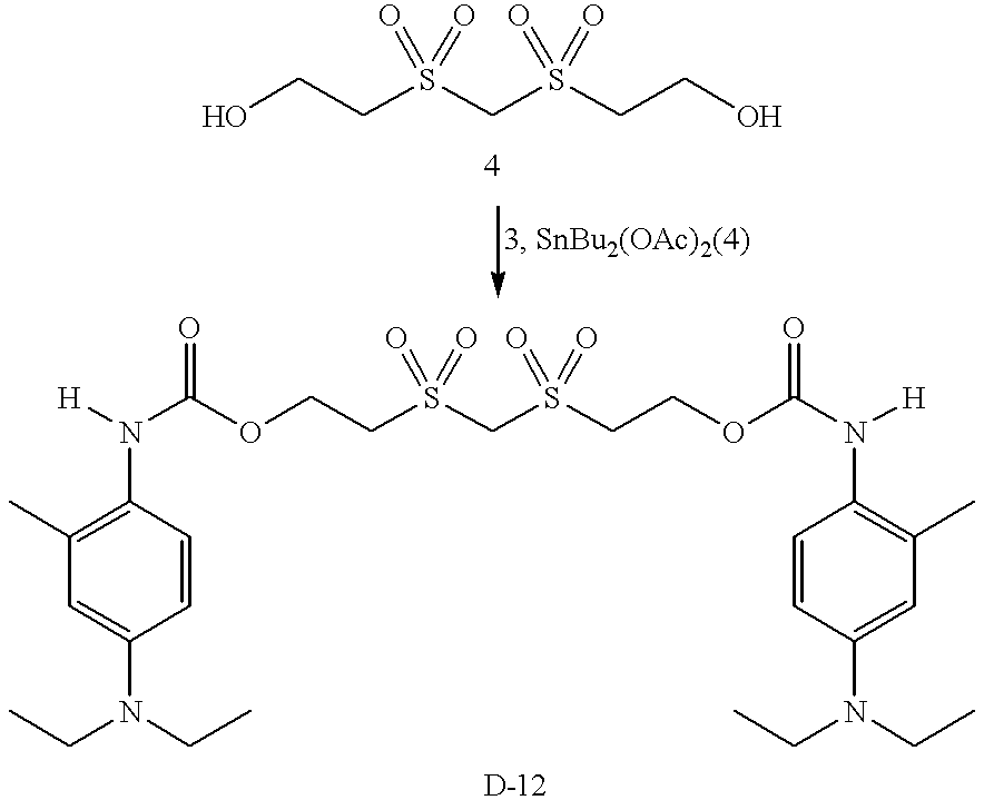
OCCS(CS(CCO)(=O)=O)(=O)=O.O(CCS(CS(CCOC(N([H])C1=C(C)C=C(N(CC)CC)C=C1)=O)(=O)=O)(=O)=O)C(N([H])C1=C(C)C=C(N(CC)CC)C=C1)=O
